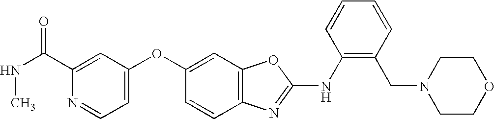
CNC(=O)C1=CC(OC2=CC3=C(C=C2)N=C(NC2=C(CN4CCOCC4)C=CC=C2)O3)=CC=N1
